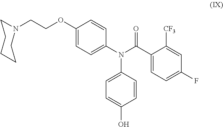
O=C(C1=CC=C(F)C=C1[CF3])N(C1=CC=C(OCCN2CCCCC2)C=C1)C1=CC=C(O)C=C1
